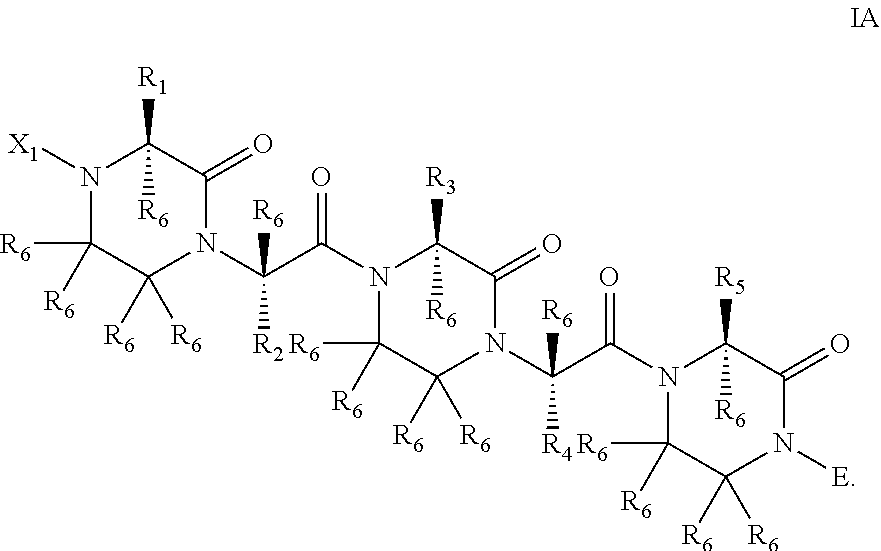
N1([X1])C([R6])([R6])C([R6])([R6])N(C(C(N2C([R6])([R6])C([R6])([R6])N(C(C(N3C([R6])([R6])C([R6])([R6])N([E])C(=O)C3([R6])[R5])=O)([R4])[R6])C(=O)C2([R6])[R3])=O)([R6])[R2])C(=O)C1([R1])[R6]
